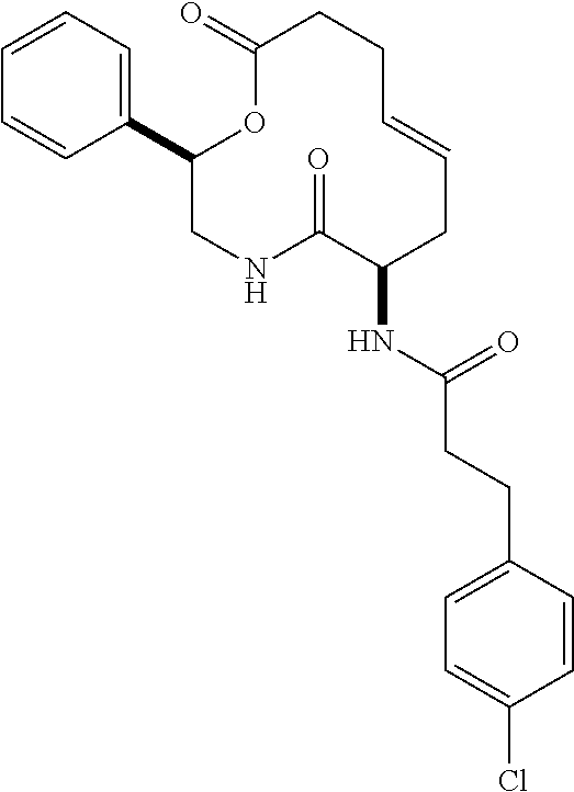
C1(C2=CC=CC=C2)CNC(=O)C(NC(CCC2=CC=C(Cl)C=C2)=O)CC=CCCC(=O)O1
